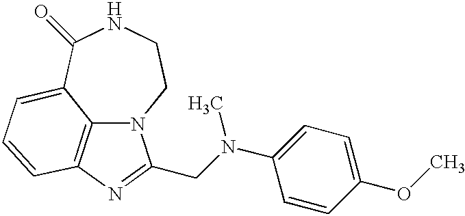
C12=C3N=C(CN(C4=CC=C(OC)C=C4)C)N1CCNC(=O)C2=CC=C3
